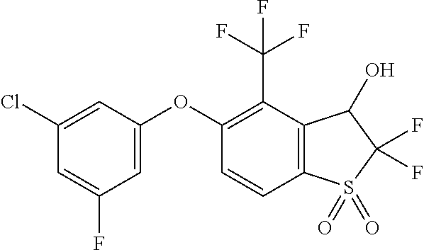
C1(Cl)=CC(OC2=C(C(F)(F)F)C3=C(C=C2)S(=O)(=O)C(F)(F)C3O)=CC(F)=C1
